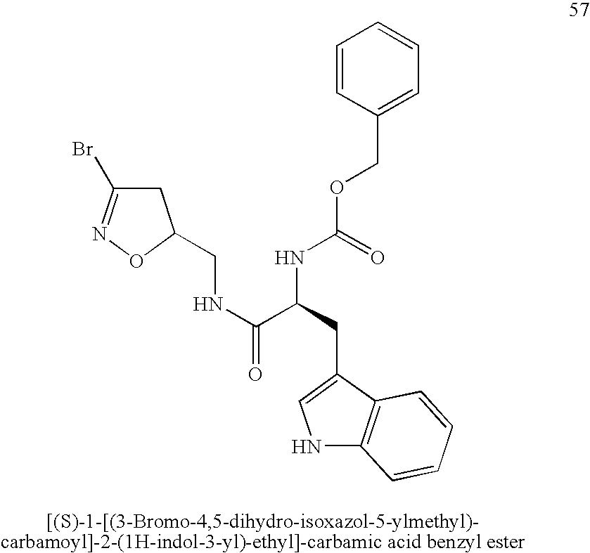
C1C(Br)=NOC1CNC(=O)C(CC1=CNC2=C1C=CC=C2)NC(OCC1=CC=CC=C1)=O
